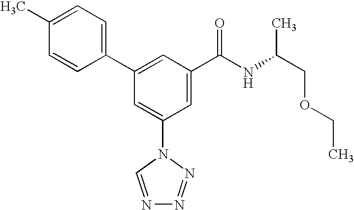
C1(C2=CC(C(NC(COCC)C)=O)=CC(N3C=NN=N3)=C2)=CC=C(C)C=C1
